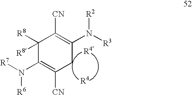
[R4].[R4].N([R6])(C1=C([CN])CC(N([R3])[R2])=C([CN])C1([R8])[R8])[R7]
